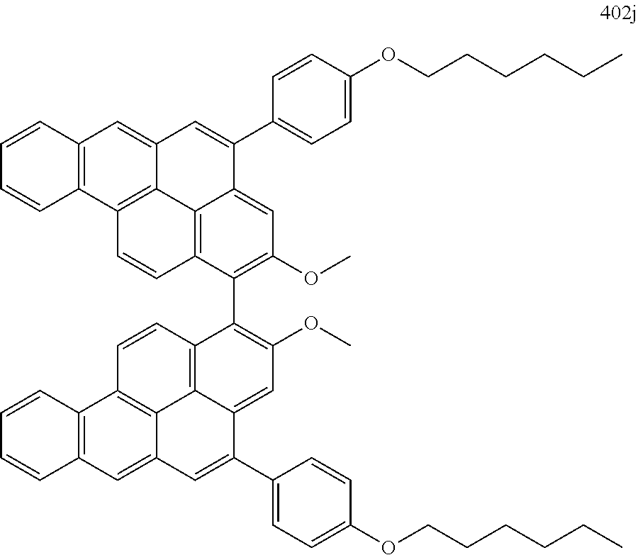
C12=C(C3=C4C(=C1)C=C(C1=CC=C(OCCCCCC)C=C1)C1=CC(OC)=C(C5=C(OC)C=C6C7=C5C=CC5=C7C(=CC7=C5C=CC=C7)C=C6C5=CC=C(OCCCCCC)C=C5)C(=C41)C=C3)C=CC=C2
